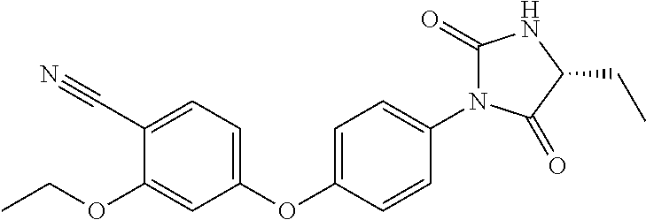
C1(OC2=CC=C(N3C(=O)NC(CC)C3=O)C=C2)=CC=C(C#N)C(OCC)=C1
